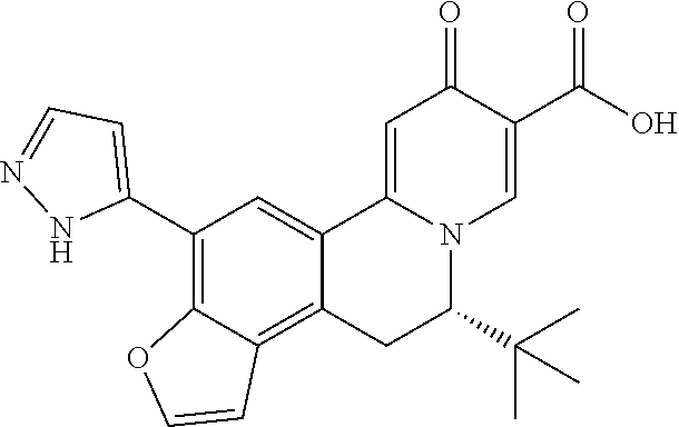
C1(C2=CC=NN2)=C2C(=C3C(=C1)C1=CC(=O)C(C(O)=O)=CN1C(C(C)(C)C)C3)C=CO2
